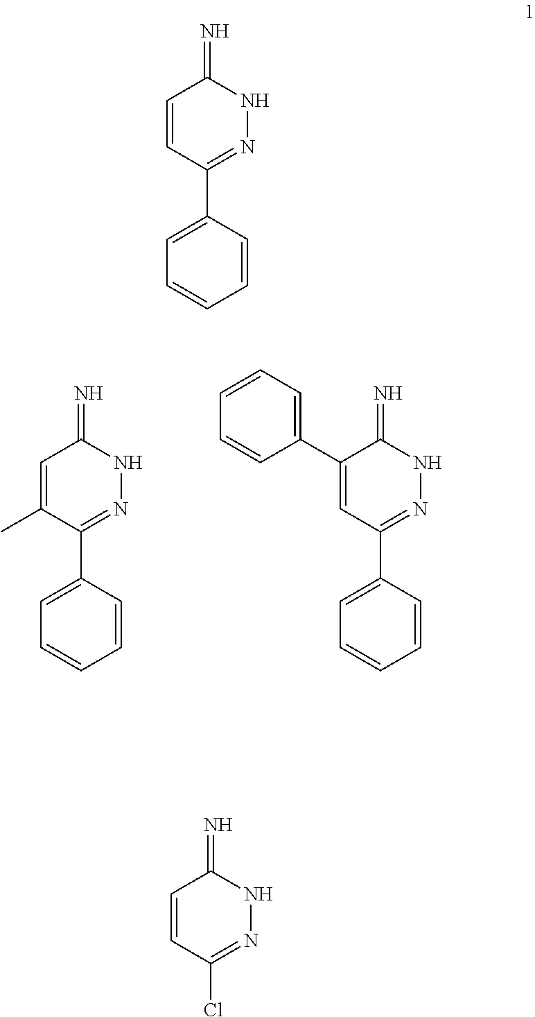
C1=C(C)C(C2=CC=CC=C2)=NNC1=N.C1(C2=CC=CC=C2)=CC(C2=CC=CC=C2)=NNC1=N.C1=CC(C2=CC=CC=C2)=NNC1=N.C1=CC(Cl)=NNC1=N
